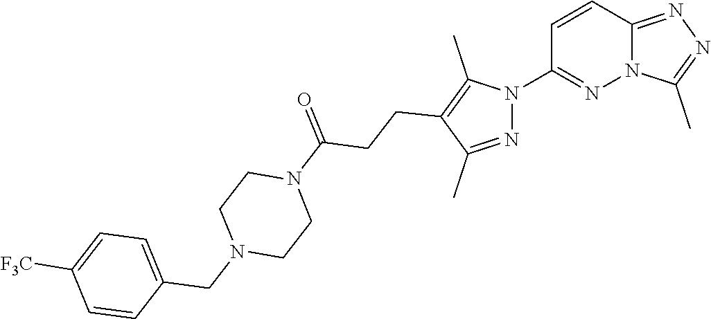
C12=NN=C(C)N1N=C(N1N=C(C)C(CCC(N3CCN(CC4=CC=C([F3C])C=C4)CC3)=O)=C1C)C=C2
